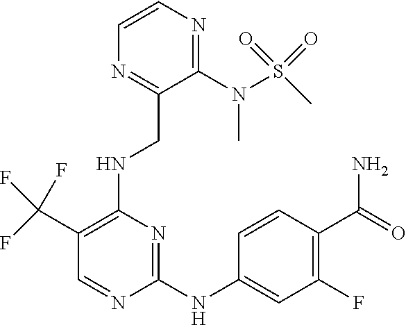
C1=C(NC2=NC(NCC3=NC=CN=C3N(C)S(C)(=O)=O)=C(C(F)(F)F)C=N2)C=CC(C(N)=O)=C1F
